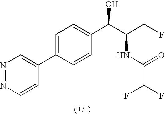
C1=C(C2=CN=NC=C2)C=CC(C(C(CF)NC(=O)C(F)F)O)=C1
